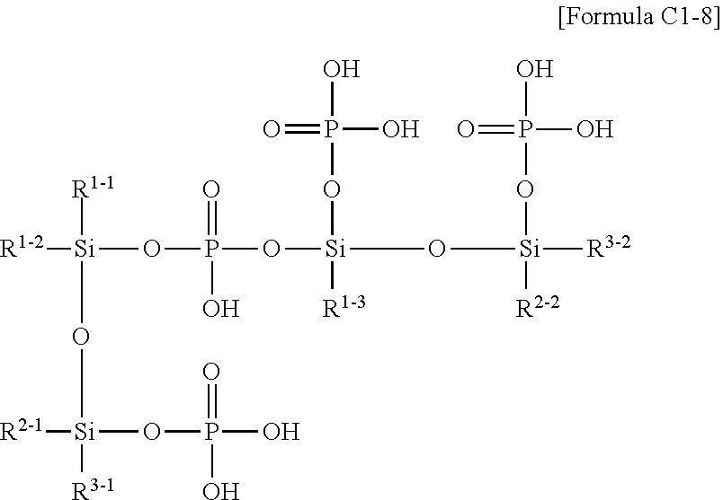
[Si]([R1-1])(O[Si]([R2-1])(OP(=O)(O)O)[R3-1])([R1-2])OP(=O)(O[Si]([R1-3])(OP(O)(=O)O)O[Si]([R2-2])([R3-2])OP(O)(=O)O)O
